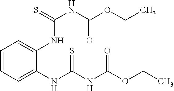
C1=CC=C(NC(NC(OCC)=O)=S)C(NC(=S)NC(OCC)=O)=C1
